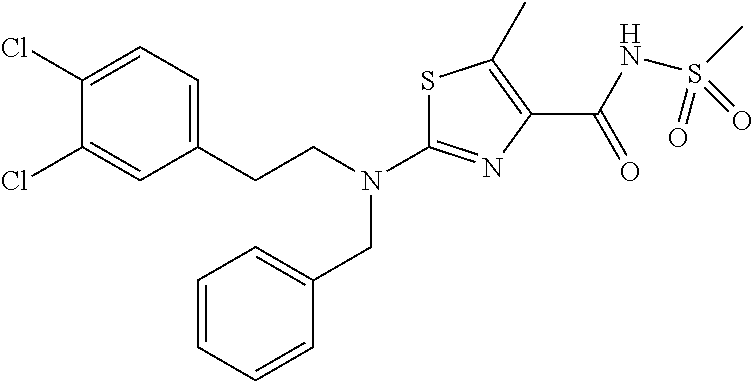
S1C(N(CCC2=CC=C(Cl)C(Cl)=C2)CC2=CC=CC=C2)=NC(C(NS(C)(=O)=O)=O)=C1C
